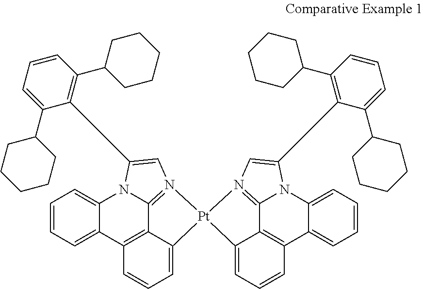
C1=CC=C2C(=C1)N1C3=N(C=C1C1=C(C4CCCCC4)C=CC=C1C1CCCCC1)[Pt]1(C4=CC=CC2=C34)C2=CC=CC3=C2C2=N1C=C(C1=C(C4CCCCC4)C=CC=C1C1CCCCC1)N2C1=CC=CC=C13
